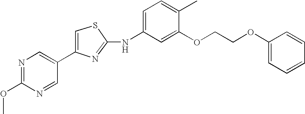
C1(C2=CN=C(OC)N=C2)=CSC(NC2=CC=C(C)C(OCCOC3=CC=CC=C3)=C2)=N1
